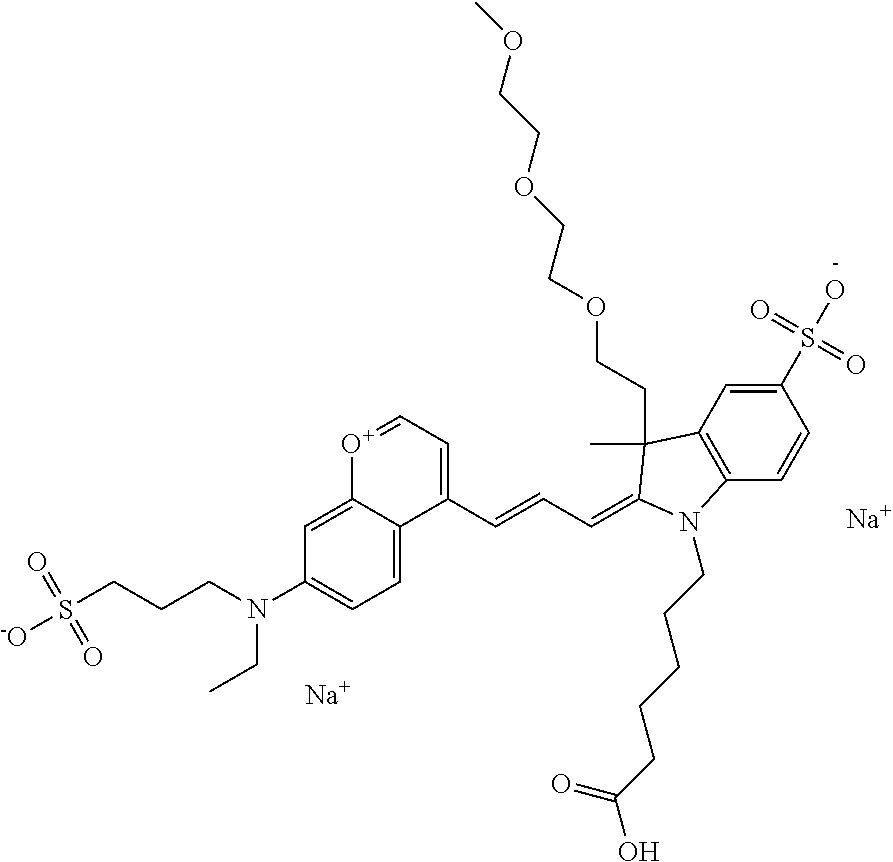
[Na].[Na].C1(N(CCCS([-O])(=O)=O)CC)=CC=C2C(=C1)[O+]=CC=C2C=CC=C1C(C)(CCOCCOCCOC)C2=C(C=CC(S(O)(=O)=O)=C2)N1CCCCCC(O)=O
